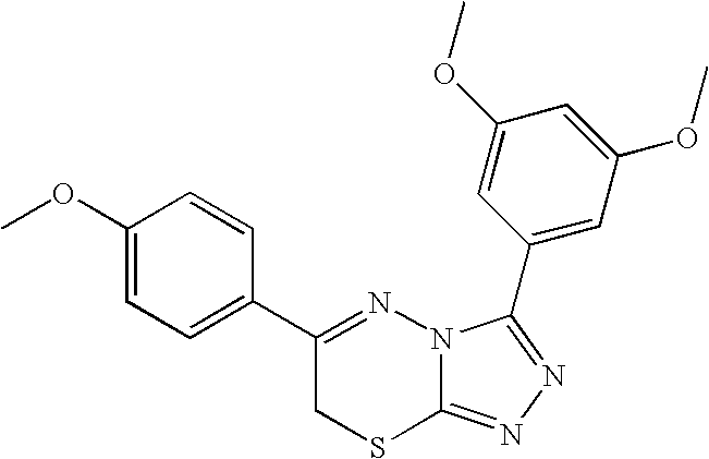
C1=C(OC)C=CC(C2=NN3C(=NN=C3C3=CC(OC)=CC(OC)=C3)SC2)=C1
